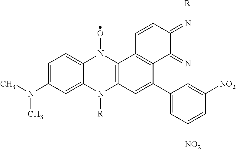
C1=C(N(C)C)C=C2C(=C1)N(O)C1=C(N2[R])C=C2C3=C1C=CC(=N[R])C3=NC1=C([NO2])C=C([NO2])C=C21
